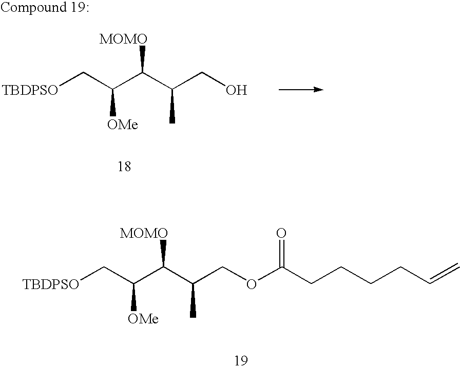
[TBDPSO]CC(C(C(C)CO)[MOMO])[OMe].[TBDPSO]CC(C(C(C)COC(CCCCC=C)=O)[MOMO])[OMe]
